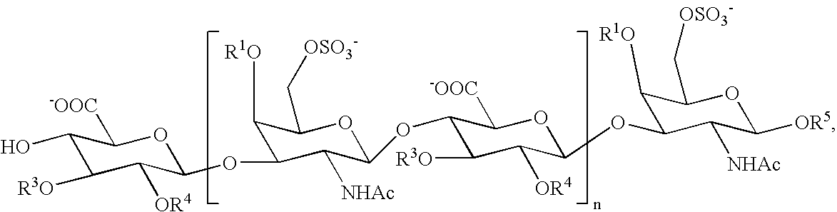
C1(O)C([R3O])C([OR4])C(OC2C([R1O])C(C[OSO3-])OC(OC3C([R3O])C([OR4])C(OC4C([R1O])C(C[OSO3-])OC([OR5])C4[NHAc])OC3[-OOC])C2[NHAc])OC1[-OOC]
